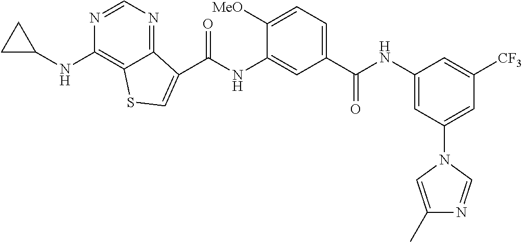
C1=C([MeO])C(NC(=O)C2=CSC3=C(NC4CC4)N=CN=C32)=CC(C(NC2=CC(N3C=C(C)N=C3)=CC([CF3])=C2)=O)=C1
